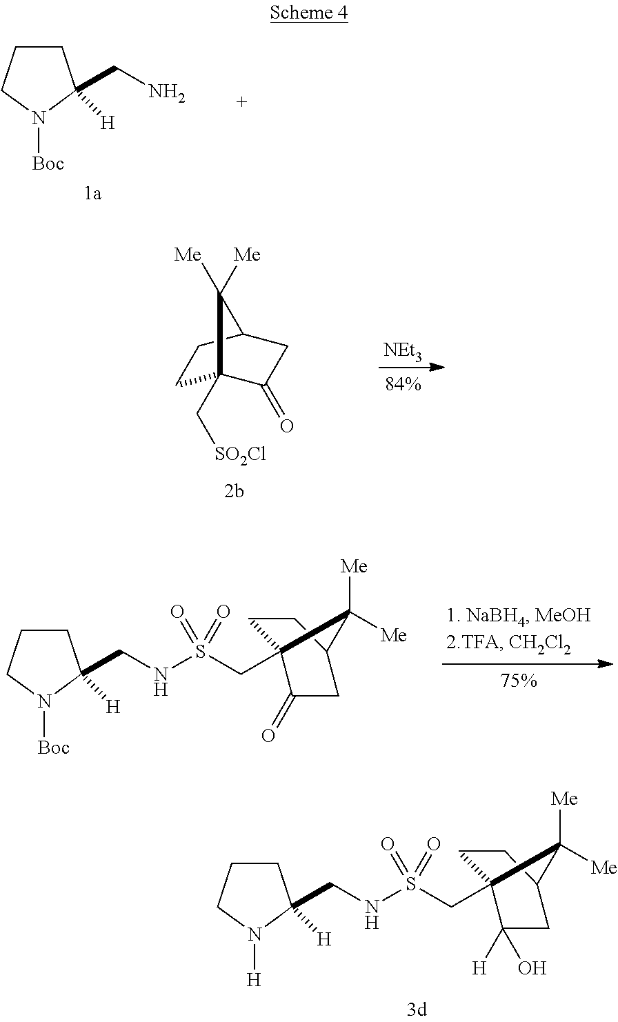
C1CCN([Boc])C1(CN)[H].C1C2(C[SO2Cl])C(=O)CC(C1)C2([Me])[Me].[NEt3].C1CCN([H])C1(CNS(CC12CCC(CC1(O)[H])C2([Me])[Me])(=O)=O)[H].C1CCN([Boc])C1(CNS(CC12CCC(CC1=O)C2([Me])[Me])(=O)=O)[H]
